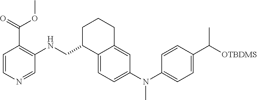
C1=C2C(=CC(N(C3=CC=C(C([OTBDMS])C)C=C3)C)=C1)CCCC2CNC1=C(C(OC)=O)C=CN=C1
